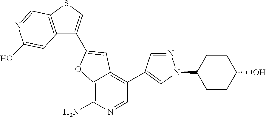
C12=C(N)N=CC(C3=CN(C4CCC(O)CC4)N=C3)=C1C=C(C1=CSC3=C1C=C(O)N=C3)O2
